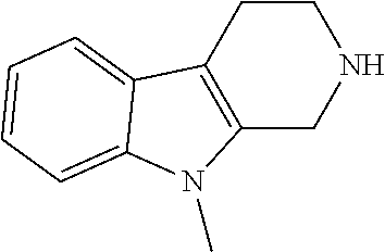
C12=C(CCNC1)C1=CC=CC=C1N2C
